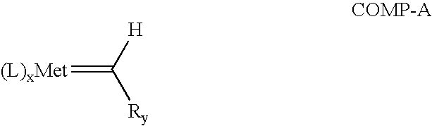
[(L)xMet]=C([H])[Ry]
